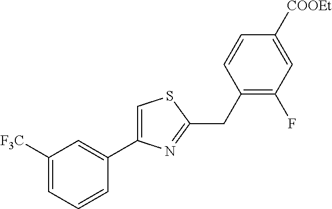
C1([F3C])=CC=CC(C2=CSC(CC3=C(F)C=C([COOEt])C=C3)=N2)=C1
